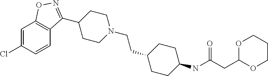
C1=C(Cl)C=CC2=C1ON=C2C1CCN(CCC2CCC(NC(CC3OCCCO3)=O)CC2)CC1
